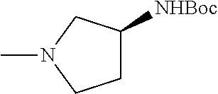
C1C([NHBoc])CN(C)C1
